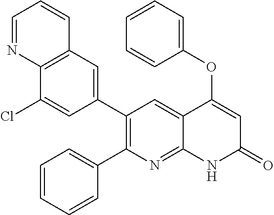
C12=C(C=C(C3=C(C4=CC=CC=C4)N=C4C(=C3)C(OC3=CC=CC=C3)=CC(=O)N4)C=C1Cl)C=CC=N2
